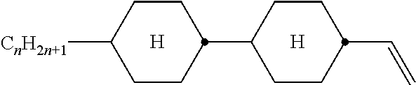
[H].[H].C1([CnH2n+1])CCC(C2CCC(C=C)CC2)CC1
